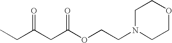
CCC(CC(OCCN1CCOCC1)=O)=O
